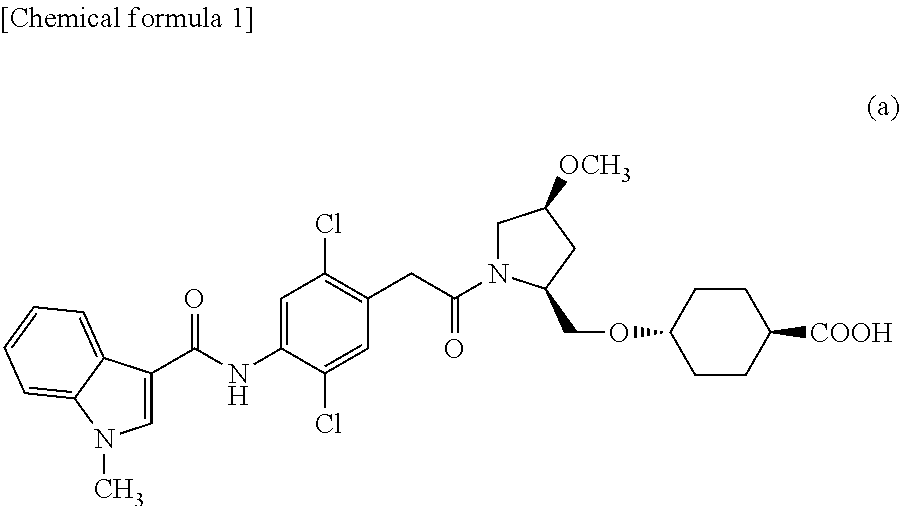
C(NC1=CC(Cl)=C(CC(=O)N2CC([OCH3])CC2COC2CCC([COOH])CC2)C=C1Cl)(=O)C1=CN(C)C2=CC=CC=C12
